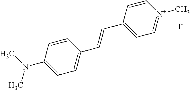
C1=[N+](C)C=CC(C=CC2=CC=C(N(C)C)C=C2)=C1.[I-]
